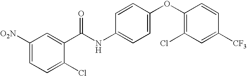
C1([O2N])=CC=C(Cl)C(C(NC2=CC=C(OC3=C(Cl)C=C([CF3])C=C3)C=C2)=O)=C1
